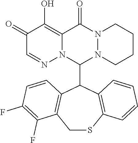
C1(=O)C=NN2C(=C1O)C(=O)N1N(C2C2C3=C(CSC4=C2C=CC=C4)C(F)=C(F)C=C3)CCCC1
